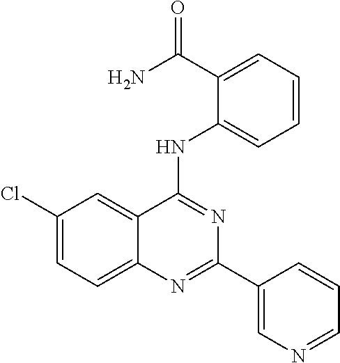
C1(Cl)=CC=C2C(=C1)C(NC1=CC=CC=C1C(N)=O)=NC(C1=CN=CC=C1)=N2
